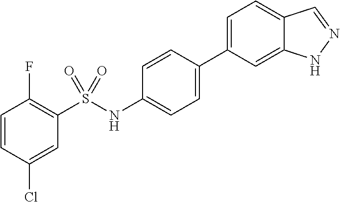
C1=CC(Cl)=CC(S(NC2=CC=C(C3=CC=C4C(=C3)NN=C4)C=C2)(=O)=O)=C1F
